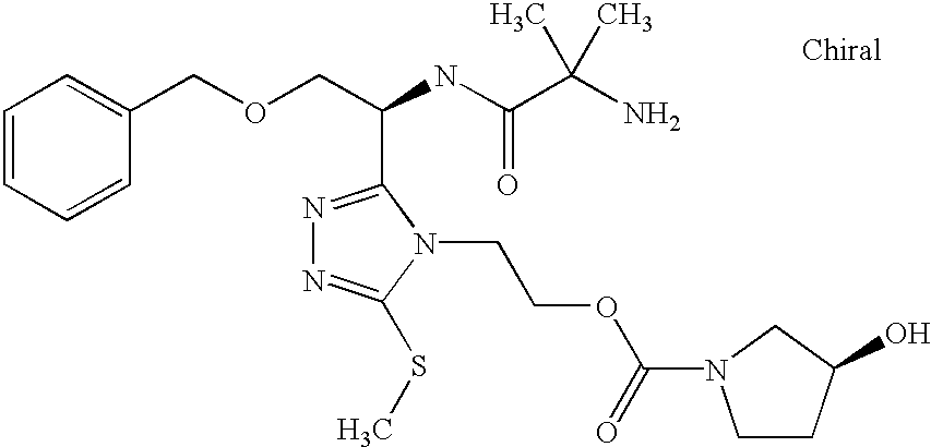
C1=CC=CC(COCC(NC(C(N)(C)C)=O)C2=NN=C(SC)N2CCOC(=O)N2CCC(O)C2)=C1
